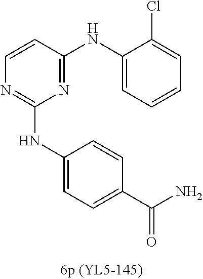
C1=CC(NC2=CC=CC=C2Cl)=NC(NC2=CC=C(C(N)=O)C=C2)=N1
